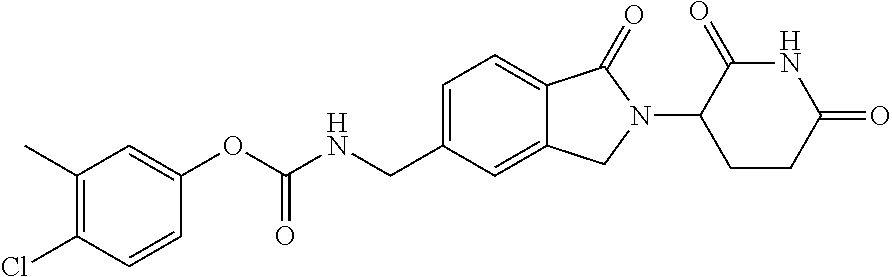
O(C(NCC1=CC=C2C(=C1)CN(C1CCC(=O)NC1=O)C2=O)=O)C1=CC(C)=C(Cl)C=C1
